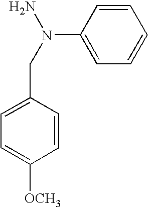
C(N(N)C1=CC=CC=C1)C1=CC=C([OCH3])C=C1
